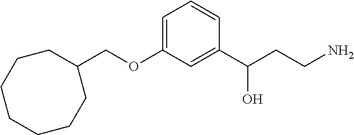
C1=C(OCC2CCCCCCC2)C=C(C(CCN)O)C=C1
